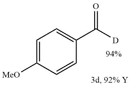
C1=C([OMe])C=CC(C([D])=O)=C1
